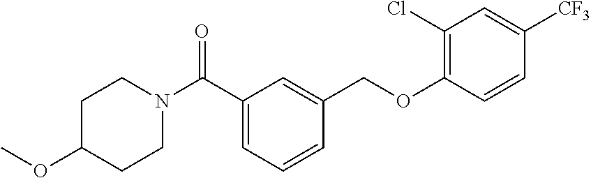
C1(Cl)=C(OCC2=CC(C(N3CCC(OC)CC3)=O)=CC=C2)C=CC([CF3])=C1
